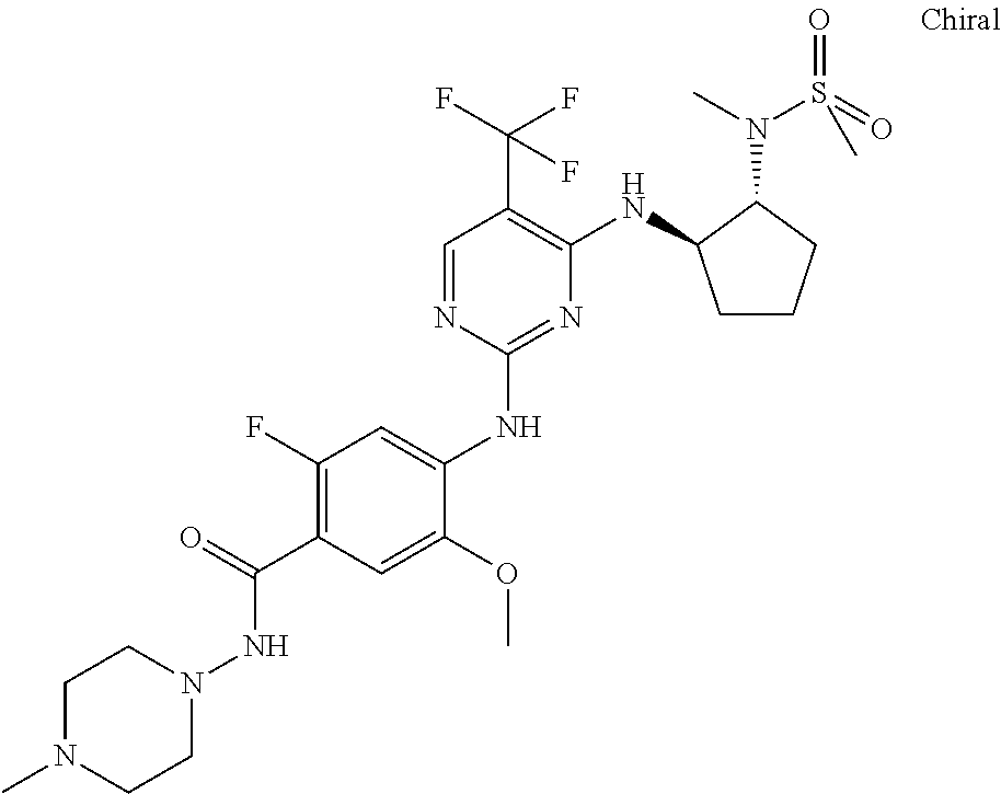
C1(NC2=CC(F)=C(C(=O)NN3CCN(C)CC3)C=C2OC)=NC(NC2CCCC2N(C)S(C)(=O)=O)=C(C(F)(F)F)C=N1
